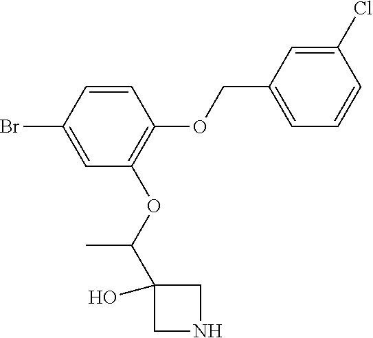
C1=CC(Br)=CC(OC(C2(O)CNC2)C)=C1OCC1=CC=CC(Cl)=C1
